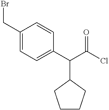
C1(CBr)=CC=C(C(C(Cl)=O)C2CCCC2)C=C1
